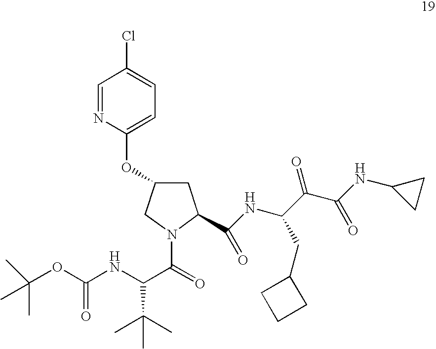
C1C(C(=O)NC(CC2CCC2)C(C(=O)NC2CC2)=O)N(C(=O)C(C(C)(C)C)NC(OC(C)(C)C)=O)CC1OC1=CC=C(Cl)C=N1
